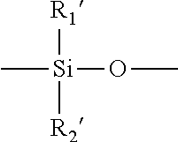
[R1][Si](C)(OC)[R2]
